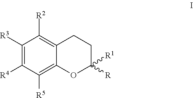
C1([R2])=C2C(=C([R5])C([R4])=C1[R3])OC([R])([R1])CC2
